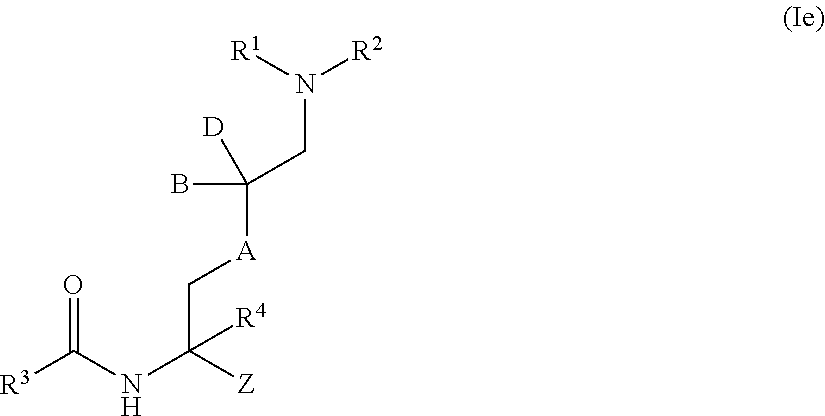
[R3]C(NC([Z])(C[A]C(CN([R1])[R2])(B)[D])[R4])=O
